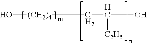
O[(CH2)4]CC(O)[C2H5].[H].[H2]
